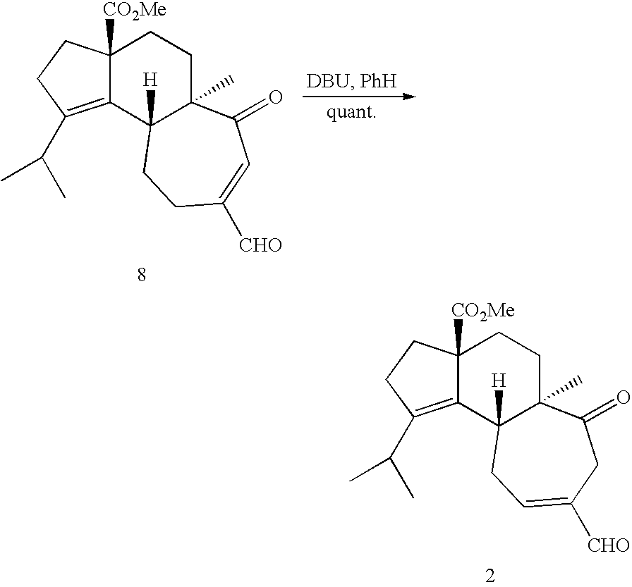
C12([CO2Me])C(=C(C(C)C)CC1)C1([H])C(C)(CC2)C(=O)C=C([CHO])CC1.C12([CO2Me])C(=C(C(C)C)CC1)C1([H])C(C)(CC2)C(=O)CC([CHO])=CC1
